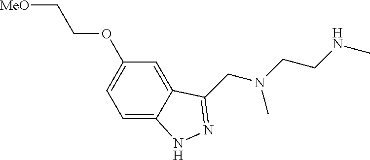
C1=C2C(=CC(OCC[MeO])=C1)C(CN(CCNC)C)=NN2
